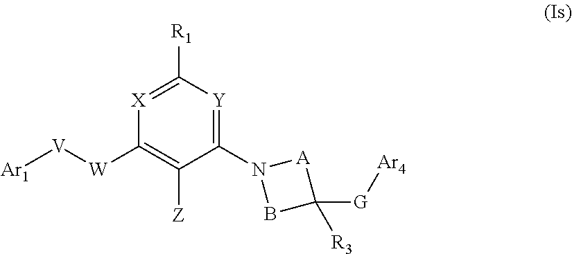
N1(C2=[Y]C([R1])=[X]C([W][V][Ar1])=C2[Z])BC([G][Ar4])([R3])[A]1
